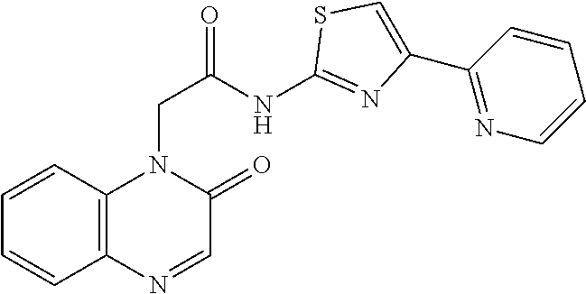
C(C(NC1=NC(C2=NC=CC=C2)=CS1)=O)N1C2=C(N=CC1=O)C=CC=C2
